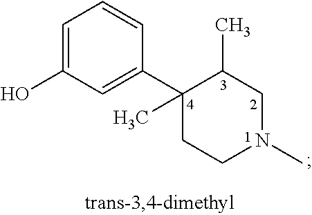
C1(C2(C)CCN(C)CC2C)=CC(O)=CC=C1
